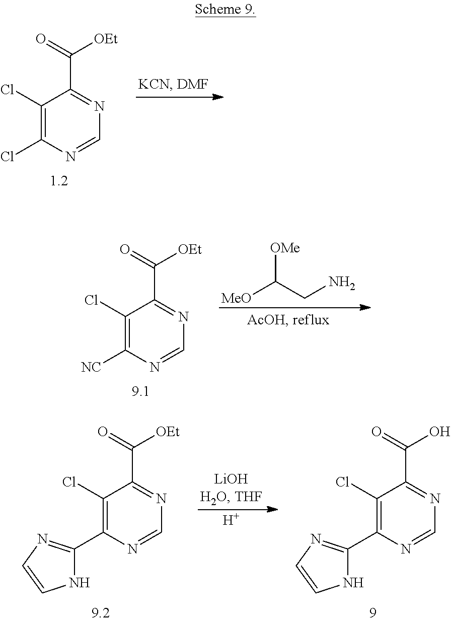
C1(Cl)=C(Cl)N=CN=C1C(=O)[OEt].[OMe]C(CN)[MeO].C1(Cl)=C([NC])N=CN=C1C(=O)[OEt].[H].C1(Cl)=C(C2=NC=CN2)N=CN=C1C(=O)O.C1(Cl)=C(C2=NC=CN2)N=CN=C1C(=O)[OEt]
